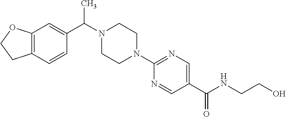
C12=C(C=CC(C(N3CCN(C4=NC=C(C(NCCO)=O)C=N4)CC3)C)=C1)CCO2
